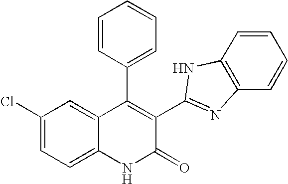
C1(Cl)=CC=C2C(=C1)C(C1=CC=CC=C1)=C(C1=NC3=C(C=CC=C3)N1)C(=O)N2
